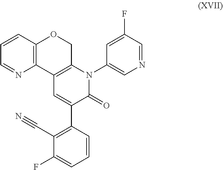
C12=C(COC3=C1N=CC=C3)N(C1=CN=CC(F)=C1)C(=O)C(C1=C(C#N)C(F)=CC=C1)=C2
